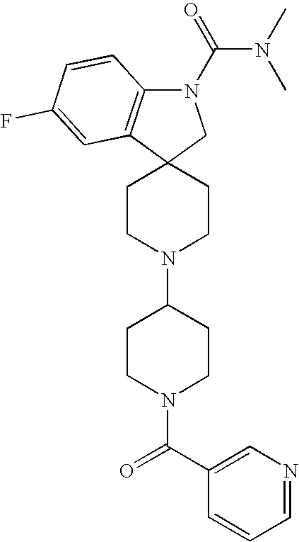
C1CN(C2CCN(C(=O)C3=CN=CC=C3)CC2)CCC12CN(C(=O)N(C)C)C1=C2C=C(F)C=C1
